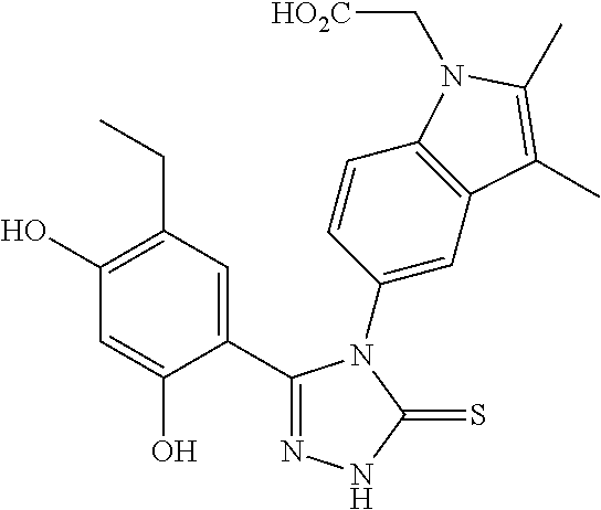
C1(C2=CC(CC)=C(O)C=C2O)=NNC(=S)N1C1=CC2=C(C=C1)N(C[HO2C])C(C)=C2C
